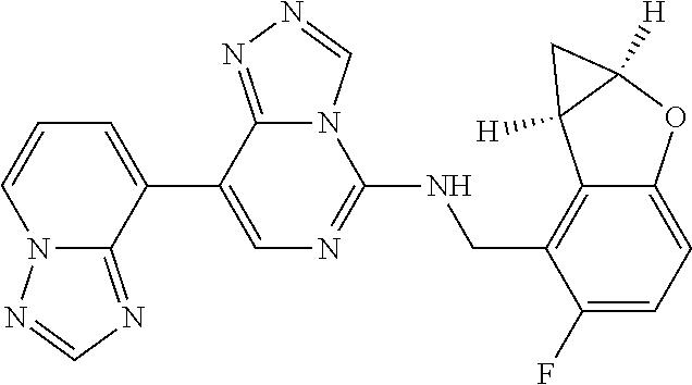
C1(C2=CC=CN3C2=NC=N3)=CN=C(NCC2=C3C(=CC=C2F)OC2([H])C3([H])C2)N2C1=NN=C2
